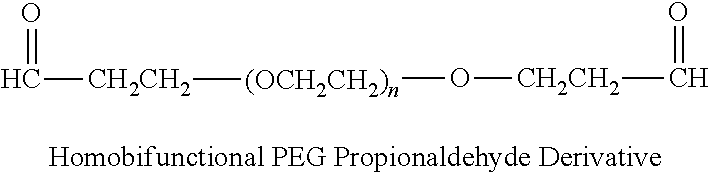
[CH2CH2](C=O)O[(OCH2CH2)n][CH2CH2]C=O
